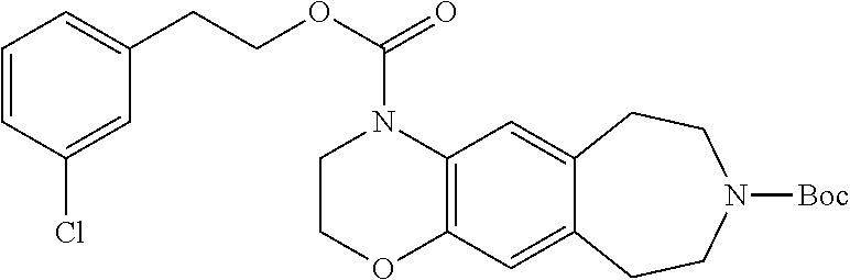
O(C(N1CCOC2=C1C=C1C(=C2)CCN([Boc])CC1)=O)CCC1=CC=CC(Cl)=C1
